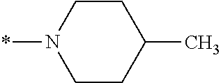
C1CN(*)CCC1C
